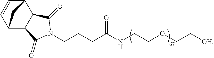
C12C3C(C(C=C1)C2)C(=O)N(CCCC(NCCOCC[OH])=O)C3=O
